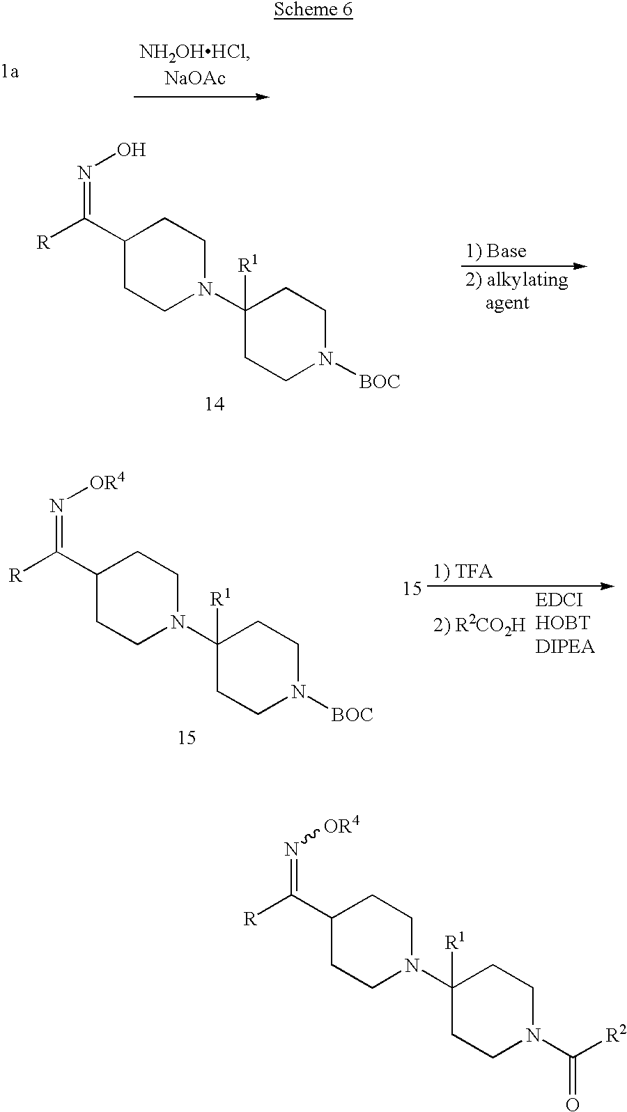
C1(C([R])=NO)CCN(C2([R1])CCN([BOC])CC2)CC1.C1(C([R])=N[OR4])CCN(C2([R1])CCN(C([R2])=O)CC2)CC1.C1(C([R])=N[OR4])CCN(C2([R1])CCN([BOC])CC2)CC1
